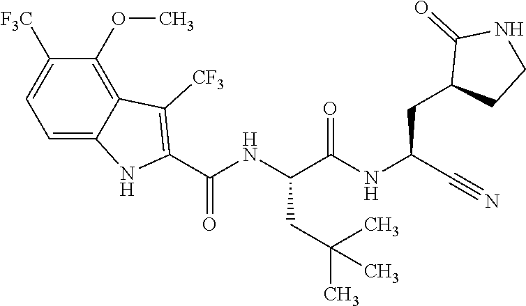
O=C(NC(C#N)CC1CCNC1=O)C(NC(C1=C([CF3])C2=C(OC)C([F3C])=CC=C2N1)=O)CC(C)(C)C
